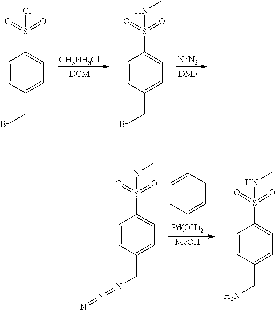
C1=CC(CBr)=CC=C1S(=O)(=O)Cl.[CH3NH3Cl].C1=CC(CBr)=CC=C1S(=O)(=O)NC.[NaN3].[DMF].C1=CC(CN=N=N)=CC=C1S(=O)(=O)NC.C1=CCC=CC1.[Pd(OH)2].[MeOH].C1=CC(CN)=CC=C1S(=O)(=O)NC
